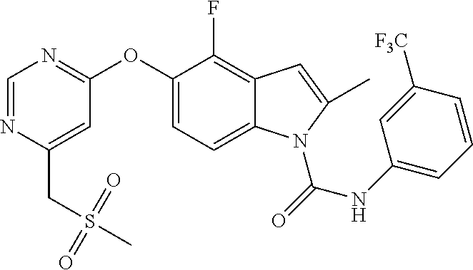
C1(OC2=NC=NC(CS(C)(=O)=O)=C2)=CC=C2C(=C1F)C=C(C)N2C(NC1=CC=CC([F3C])=C1)=O
